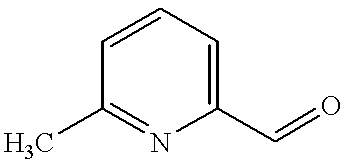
C1=CC=C(C=O)N=C1C
